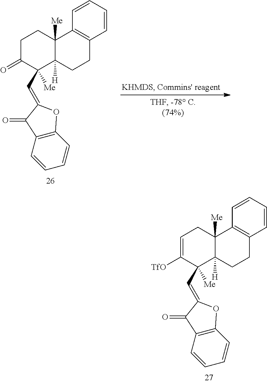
C1C(=O)C(C=C2OC3=C(C=CC=C3)C2=O)([Me])C2([H])C([Me])(C1)C1=C(CC2)C=CC=C1.C1=C([TfO])C(C=C2OC3=C(C=CC=C3)C2=O)([Me])C2([H])C([Me])(C1)C1=C(CC2)C=CC=C1
